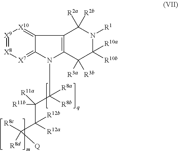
[X9]1=[X8][X7]=C2C(=[X10]1)C1=C(N2C([R8b])(C([R11a])([R11b])C([R12a])(C([R8c])([R8d])[Q])[R12b])[R8a])C([R3a])([R3b])C([R10b])([R10a])N([R1])C1([R2a])[R2b]
